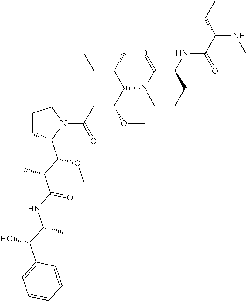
N1(C(CC(OC)C(N(C)C(C(NC(C(C(C)C)NC)=O)C(C)C)=O)C(CC)C)=O)CCCC1C(C(C(NC(C(C1=CC=CC=C1)O)C)=O)C)OC
